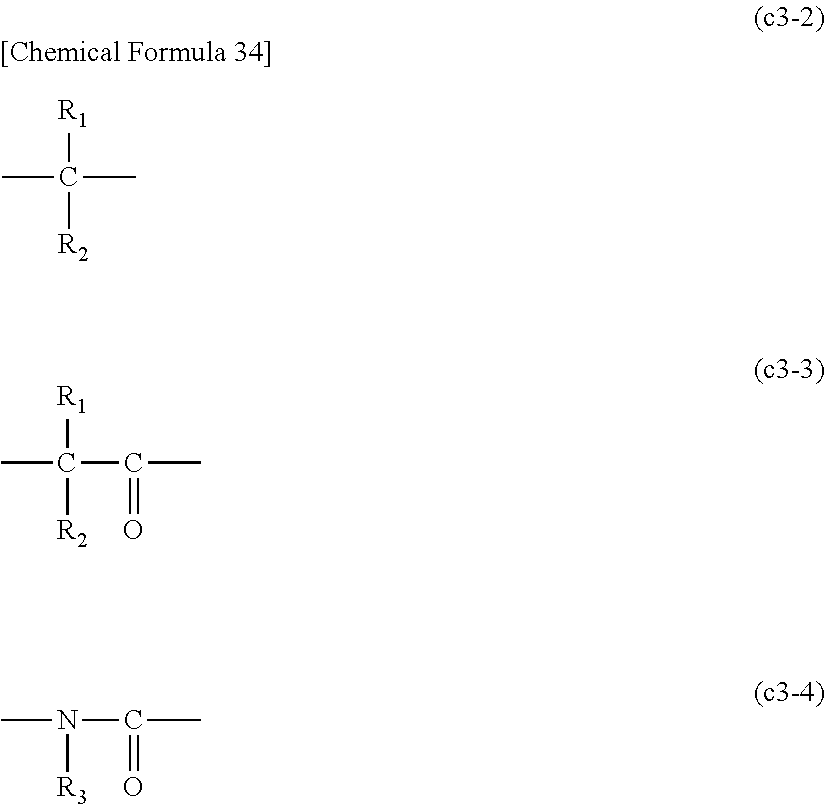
CC(C)([R1])[R2].CC(C(C)=O)([R1])[R2].CN(C(C)=O)[R3]
